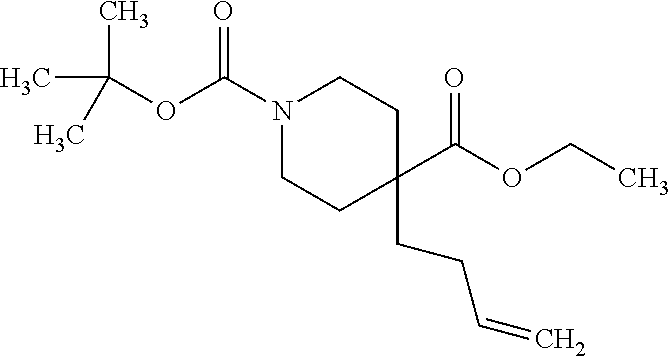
N1(C(OC(C)(C)C)=O)CCC(C(OCC)=O)(CCC=C)CC1
